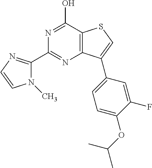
C12=C(C(O)=NC(C3=NC=CN3C)=N1)SC=C2C1=CC=C(OC(C)C)C(F)=C1
